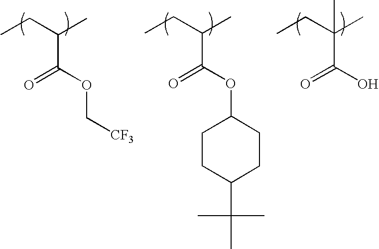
CCC(C)C(OC1CCC(C(C)(C)C)CC1)=O.CCC(C)C(=O)OC[CF3].CCC(C)(C(O)=O)C
